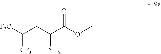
[F3C]C(CC(C(OC)=O)N)[CF3]
